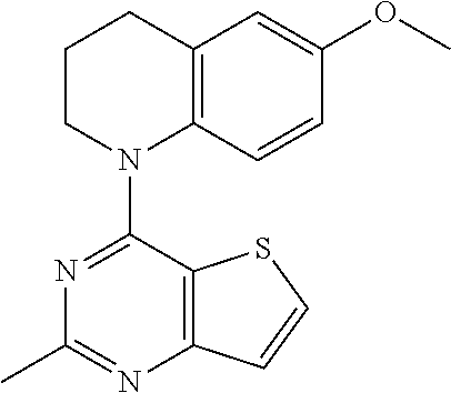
C1N(C2=NC(C)=NC3=C2SC=C3)C2=C(C=C(OC)C=C2)CC1
